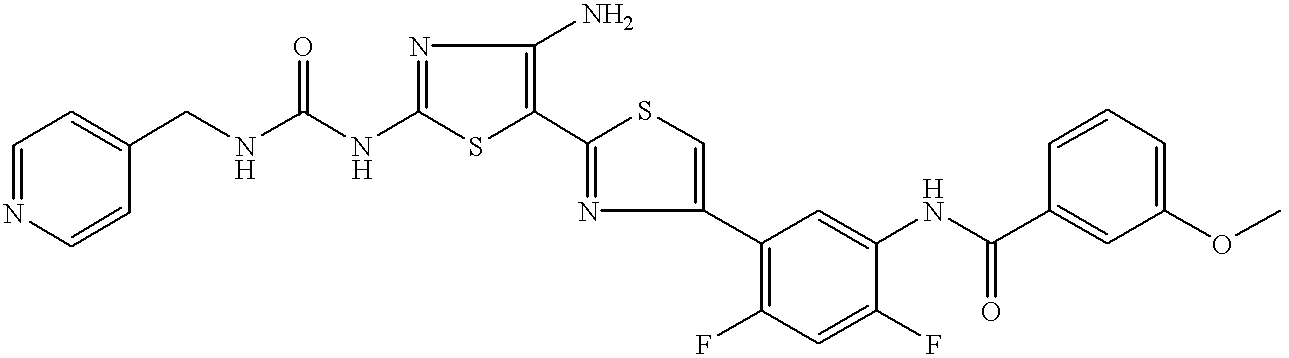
C1(NC(=O)NCC2=CC=NC=C2)=NC(N)=C(C2=NC(C3=C(F)C=C(F)C(NC(C4=CC(OC)=CC=C4)=O)=C3)=CS2)S1
